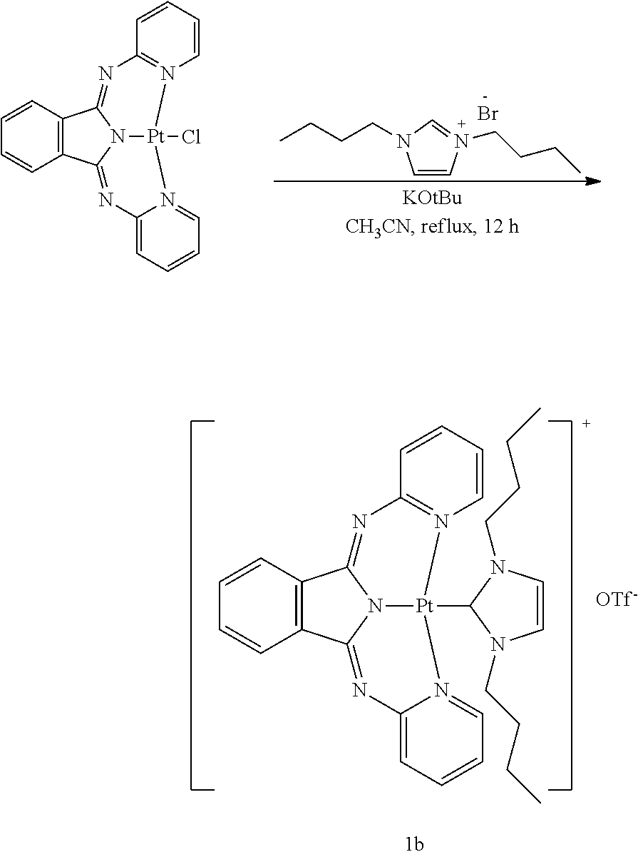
C12=C(C=CC=C1)C1=NC3=N(C=CC=C3)[Pt]3(C4N(CCCC)C=CN4CCCC)N1C2=NC1=CC=CC=N13.C12=C(C=CC=C1)C1=NC3=N(C=CC=C3)[Pt]3(Cl)N1C2=NC1=CC=CC=N13.C1=CN(CCCC)=CN1CCCC.Br.[-]
